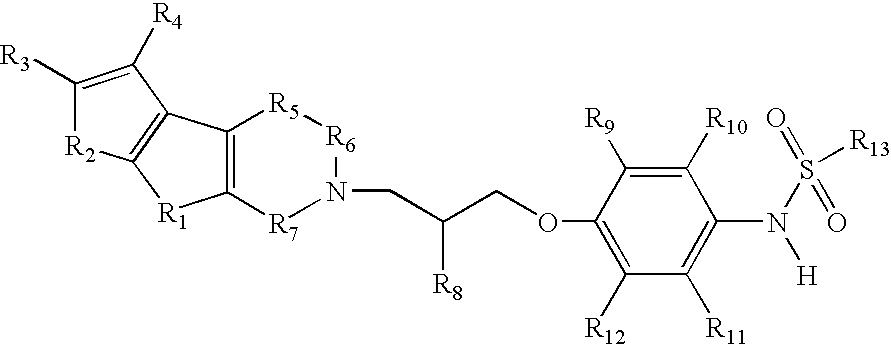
C12=C(C3=C([R1]1)[R2]C([R3])=C3[R4])[R5][R6]N(CC(COC1=C([R12])C([R11])=C(N(S(=O)(=O)[R13])[H])C([R10])=C1[R9])[R8])[R7]2
